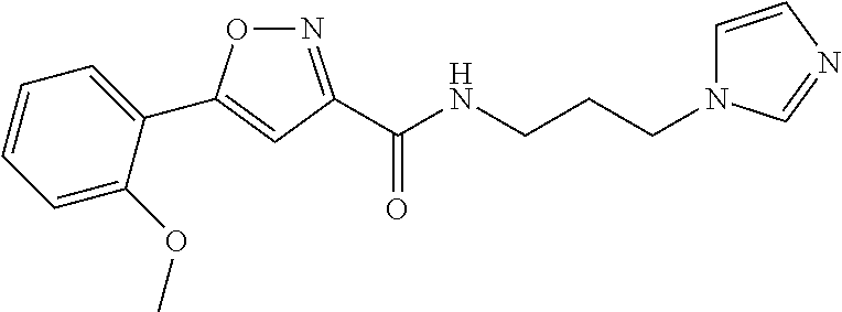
C1(C2=CC(C(NCCCN3C=CN=C3)=O)=NO2)=CC=CC=C1OC
